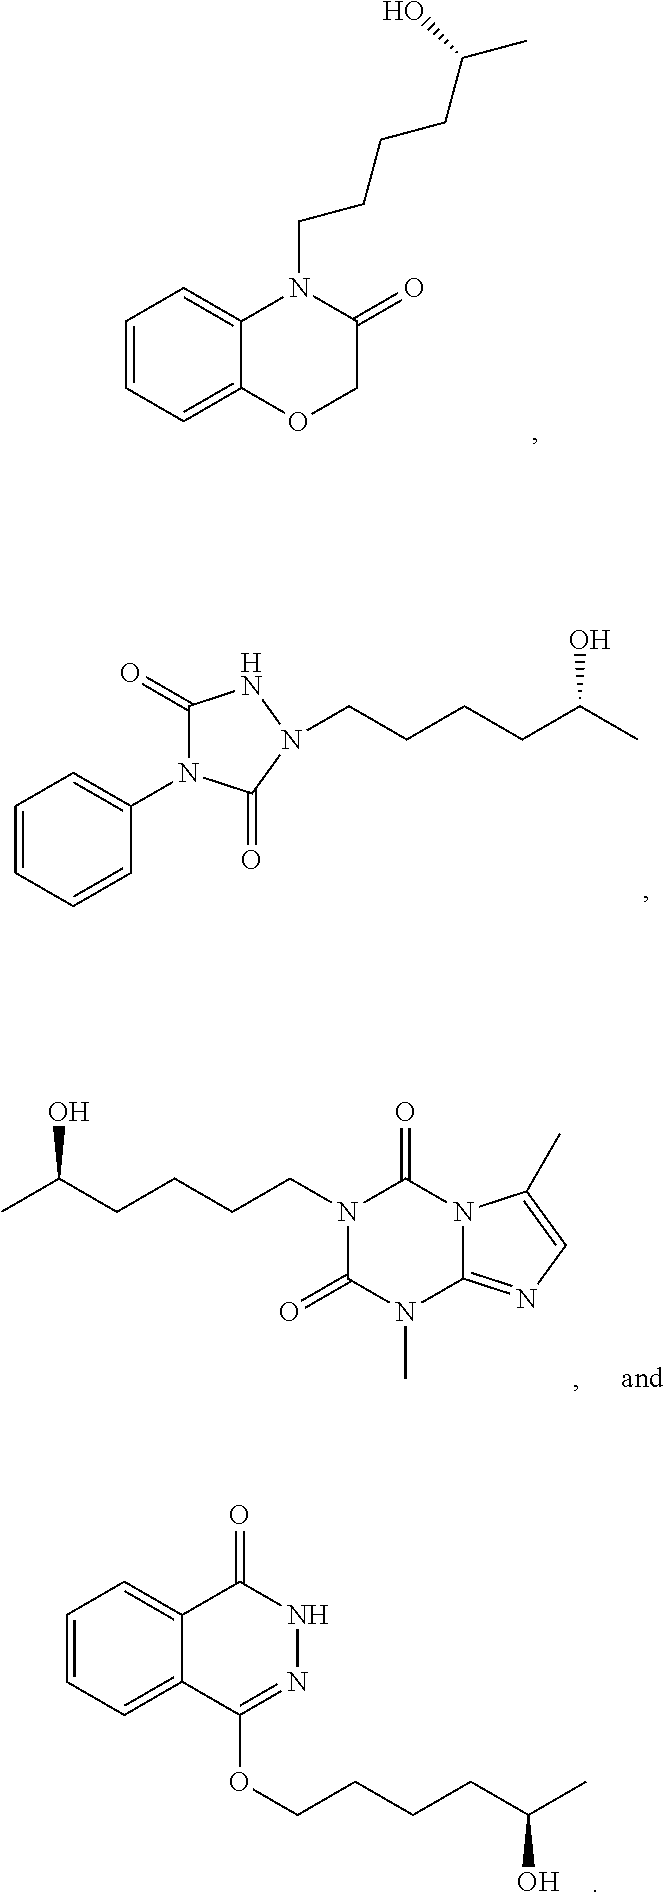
C1=CC=C2C(=C1)N(CCCCC(C)O)C(=O)CO2.C1=CC=CC(N2C(=O)NN(CCCCC(C)O)C2=O)=C1.N1(CCCCC(C)O)C(=O)N(C)C2=NC=C(C)N2C1=O.C1=CC=C2C(=C1)C(=O)NN=C2OCCCCC(C)O
